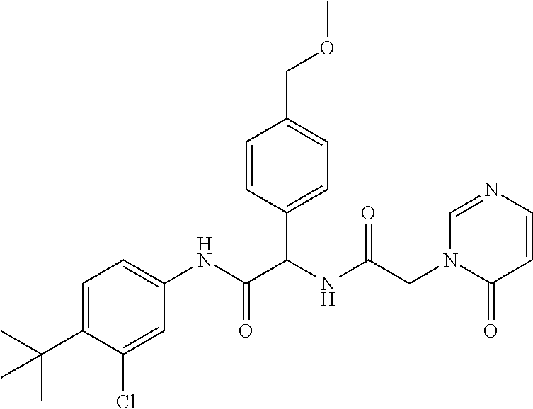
C1=C(C(C)(C)C)C(Cl)=CC(NC(=O)C(NC(CN2C=NC=CC2=O)=O)C2=CC=C(COC)C=C2)=C1
